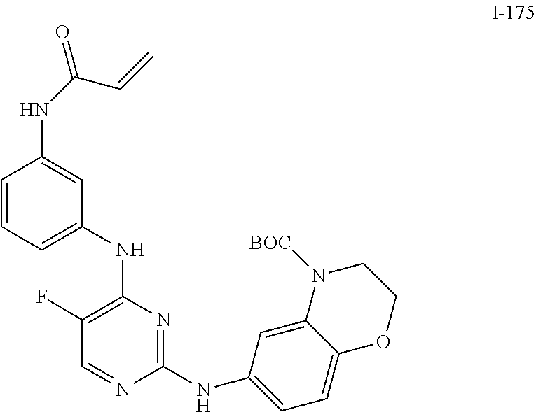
C1(F)=C(NC2=CC=CC(NC(=O)C=C)=C2)N=C(NC2=CC=C3C(=C2)N([BOC])CCO3)N=C1
